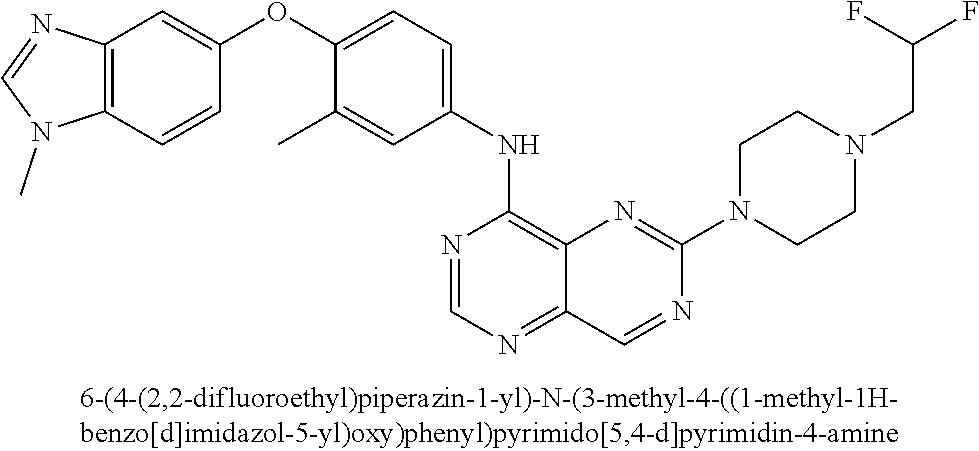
C1(OC2=CC=C(NC3=C4C(=NC=N3)C=NC(N3CCN(CC(F)F)CC3)=N4)C=C2C)=CC2=C(C=C1)N(C)C=N2
